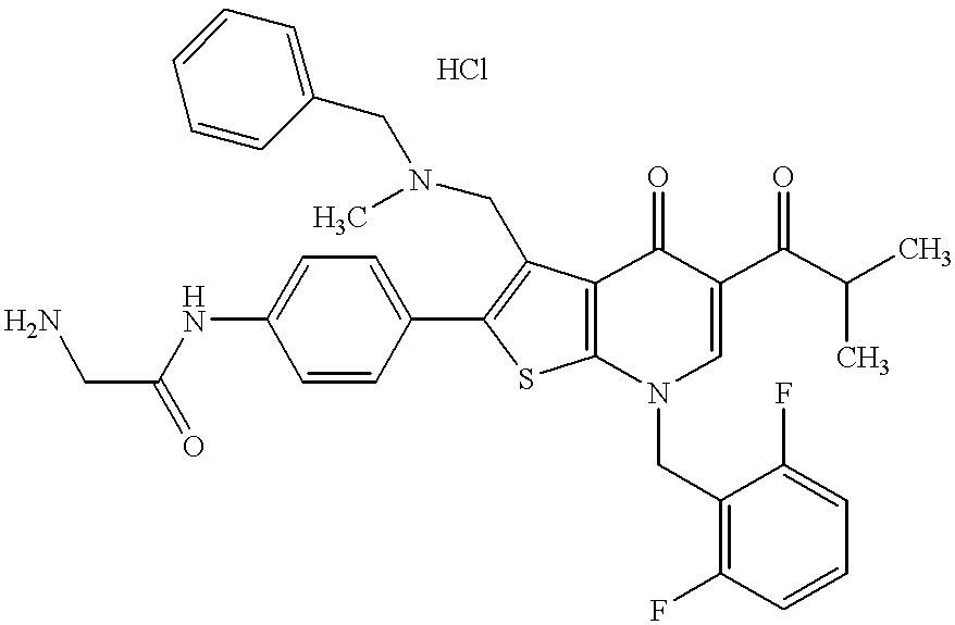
C(NC1=CC=C(C2=C(CN(CC3=CC=CC=C3)C)C3=C(S2)N(CC2=C(F)C=CC=C2F)C=C(C(=O)C(C)C)C3=O)C=C1)(=O)CN
